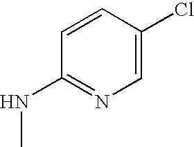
C1=C(Cl)C=CC(NC)=N1
